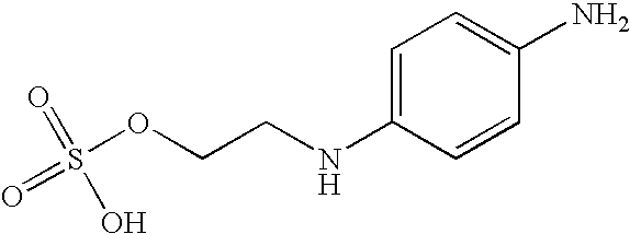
S(OCCNC1=CC=C(N)C=C1)(=O)(=O)O
